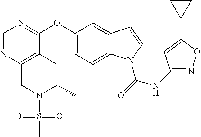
N(C(=O)N1C2=CC=C(OC3=NC=NC4=C3CC(C)N(S(C)(=O)=O)C4)C=C2C=C1)C1=NOC(C2CC2)=C1
